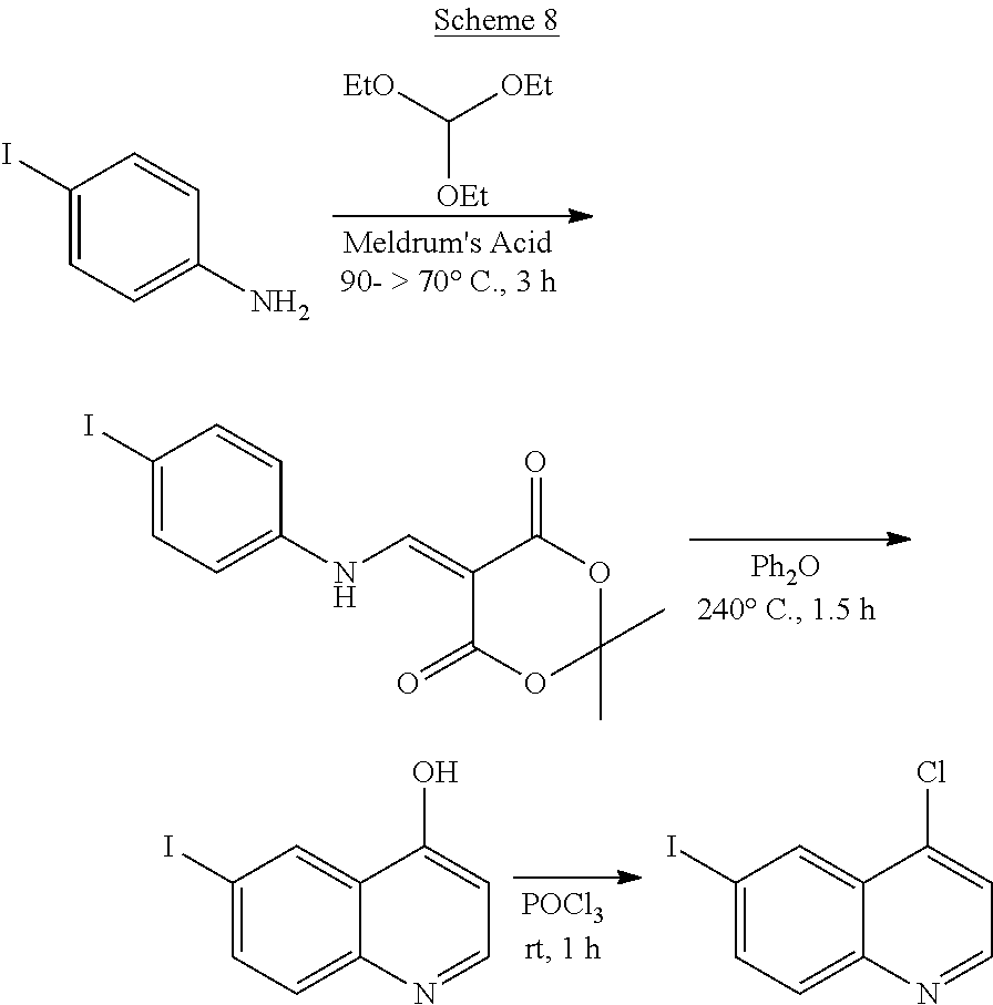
C1(I)=CC=C(NC=C2C(=O)OC(C)(C)OC2=O)C=C1.C1(I)=CC=C2C(=C1)C(O)=CC=N2.C1(I)=CC=C2C(=C1)C(Cl)=CC=N2.[EtO]C([OEt])[OEt].C1(I)=CC=C(N)C=C1
